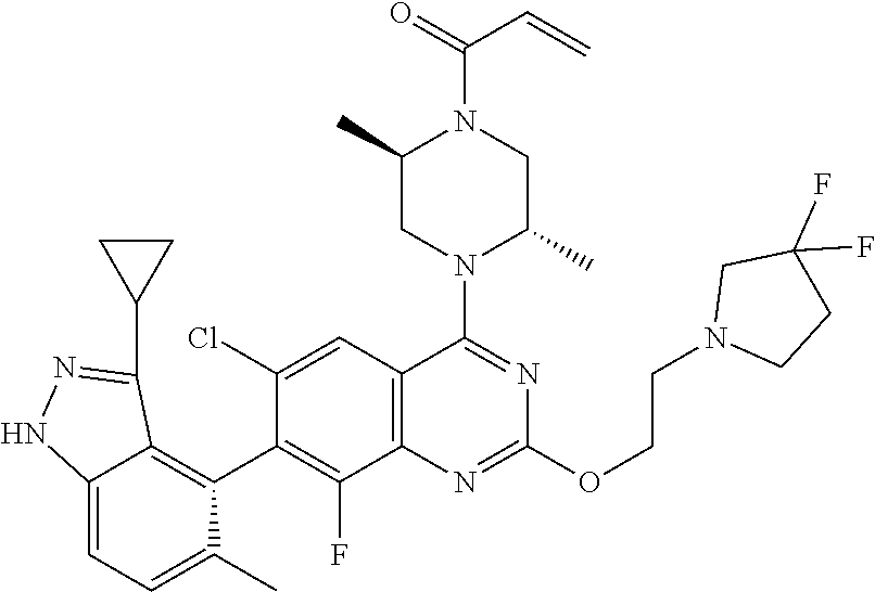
C12=C(C=C(Cl)C(C3=C4C(=CC=C3C)NN=C4C3CC3)=C1F)C(N1C(C)CN(C(=O)C=C)C(C)C1)=NC(OCCN1CCC(F)(F)C1)=N2
